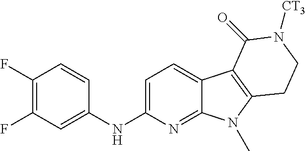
C1(F)=C(F)C=C(NC2=CC=C3C(=N2)N(C)C2=C3C(=O)N([CT3])CC2)C=C1
